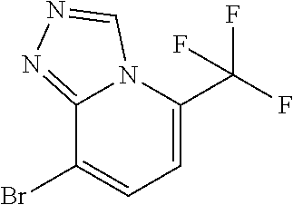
C1(C(F)(F)F)=CC=C(Br)C2=NN=CN12
